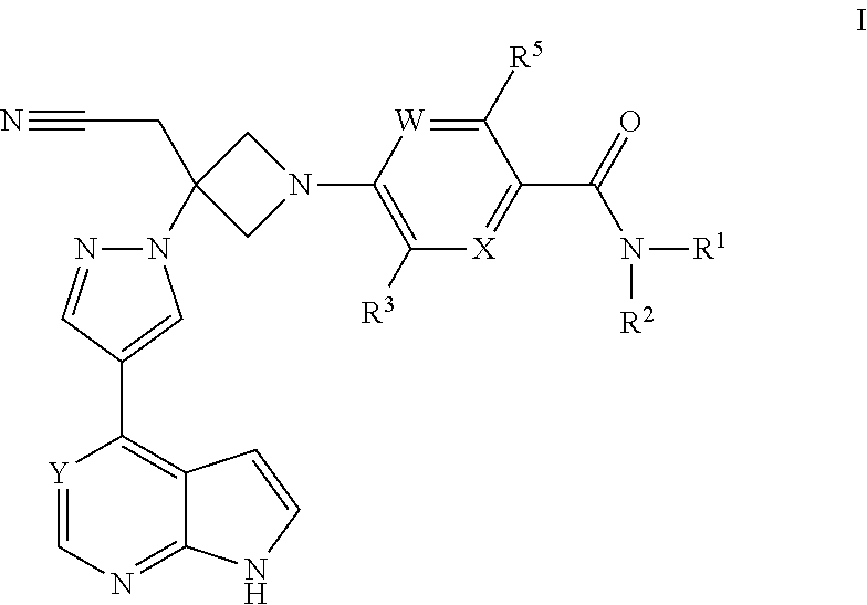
N1(C2(CC#N)CN(C3=C([R3])[X]=C(C(=O)N([R2])[R1])C([R5])=[W]3)C2)N=CC(C2=C3C(=NC=[Y]2)NC=C3)=C1
